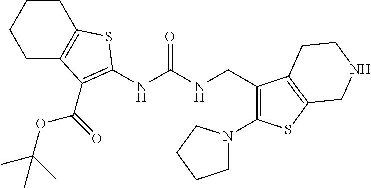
C(OC(C)(C)C)(=O)C1=C(NC(NCC2=C(N3CCCC3)SC3=C2CCNC3)=O)SC2=C1CCCC2
